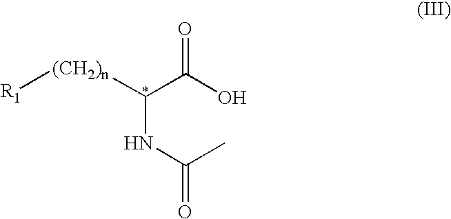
C(C(O)=O)(NC(C)=O)[(CH2)n][R1]
